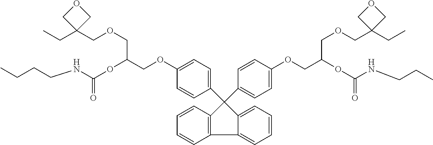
N(C(OC(COC1=CC=C(C2(C3=CC=C(OCC(OC(=O)NCCC)COCC4(CC)COC4)C=C3)C3=C(C4=CC=CC=C24)C=CC=C3)C=C1)COCC1(CC)COC1)=O)CCCC
